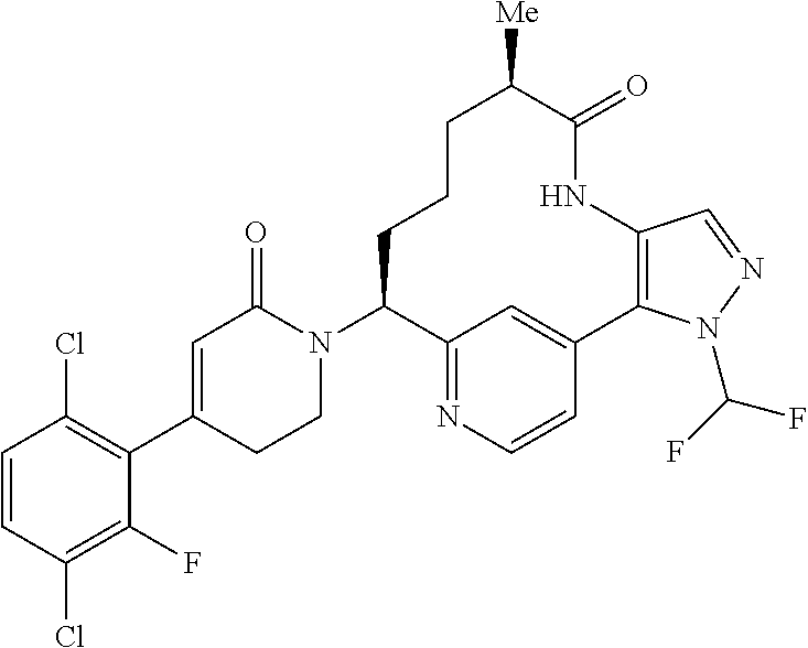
C1=CC(Cl)=C(F)C(C2=CC(=O)N(C3C4=NC=CC(=C4)C4=C(NC(=O)C([Me])CCC3)C=NN4C(F)F)CC2)=C1Cl
